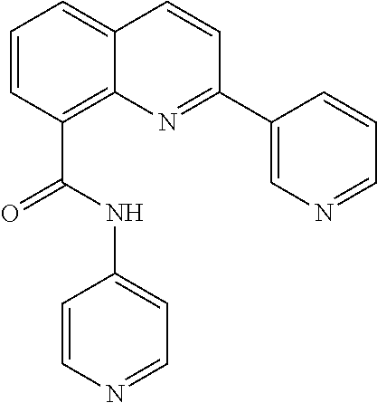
C1=CC(C(=O)NC2=CC=NC=C2)=C2C(=C1)C=CC(C1=CN=CC=C1)=N2
